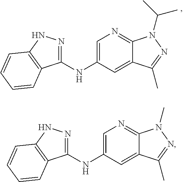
C1=C(NC2=NNC3=C2C=CC=C3)C=C2C(=N1)N(C(C)C)N=C2C.C1=C(NC2=NNC3=C2C=CC=C3)C=C2C(=N1)N(C)N=C2C
